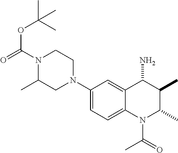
C1(N2CCN(C(OC(C)(C)C)=O)C(C)C2)=CC=C2C(=C1)C(N)C(C)C(C)N2C(C)=O
